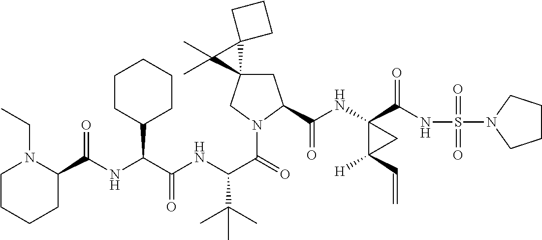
C1C2(CN(C(=O)C(NC(C(NC(C3N(CC)CCCC3)=O)C3CCCCC3)=O)C(C)(C)C)C1C(NC1(C(NS(=O)(=O)N3CCCC3)=O)C([H])(C=C)C1)=O)C1(C2(C)C)CCC1
